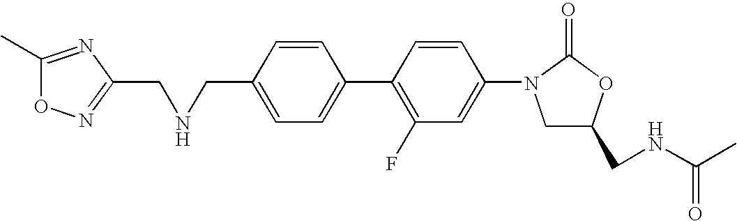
C1=C(CNCC2=NOC(C)=N2)C=CC(C2=C(F)C=C(N3C(=O)OC(CNC(=O)C)C3)C=C2)=C1
